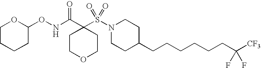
N(C(C1(S(N2CCC(CCCCCCC([CF3])(F)F)CC2)(=O)=O)CCOCC1)=O)OC1OCCCC1
